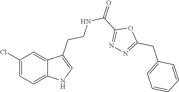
C1(Cl)=CC=C2C(=C1)C(CCNC(=O)C1=NN=C(CC3=CC=CC=C3)O1)=CN2
